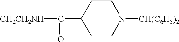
C1CN([CH(C6H5)2])CCC1C(=O)[CH2CH2NH]
